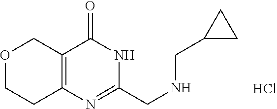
O1CCC2=C(C1)C(=O)NC(CNCC1CC1)=N2.Cl
